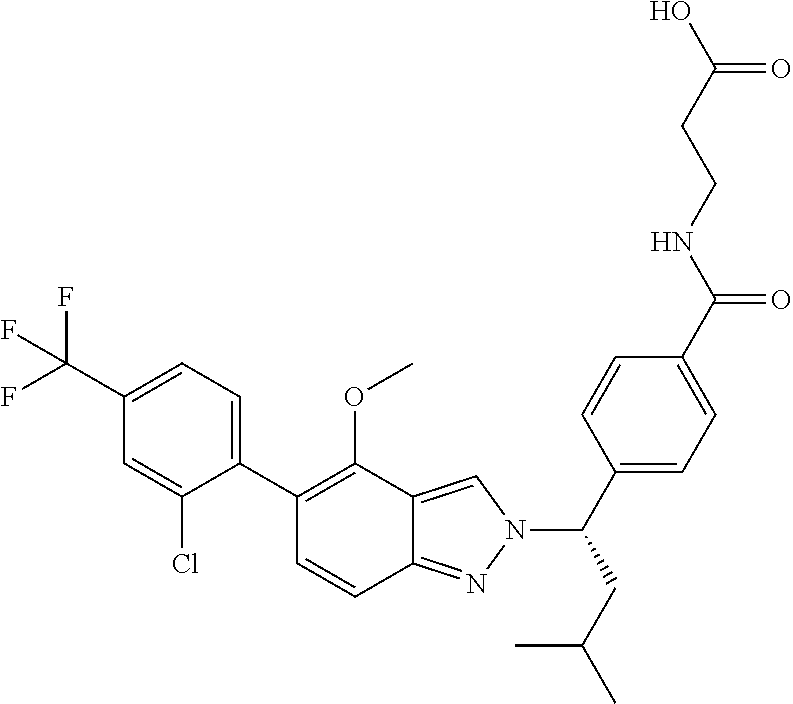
OC(CCNC(=O)C1=CC=C(C(N2C=C3C(=N2)C=CC(C2=CC=C(C(F)(F)F)C=C2Cl)=C3OC)CC(C)C)C=C1)=O
